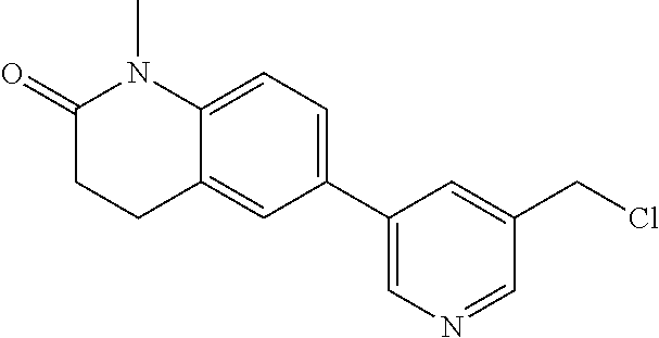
C12=CC=C(C3=CN=CC(CCl)=C3)C=C1CCC(=O)N2C
